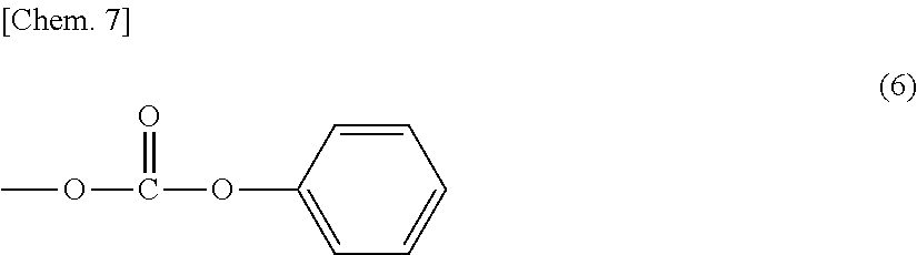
C1=CC(OC(OC)=O)=CC=C1
